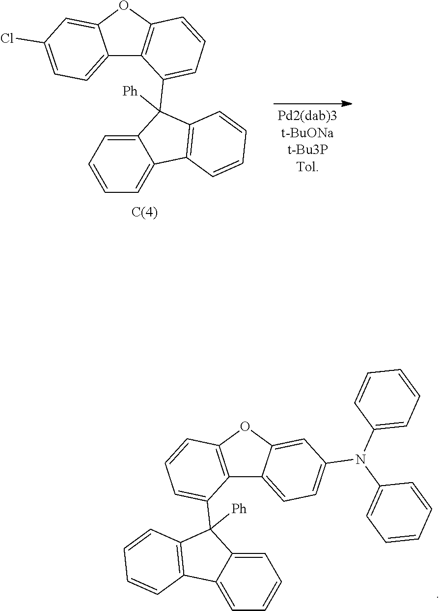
C12=CC=C(N(C3=CC=CC=C3)C3=CC=CC=C3)C=C1OC1=C2C(C2([Ph])C3=C(C4=CC=CC=C24)C=CC=C3)=CC=C1.C12=CC=C(Cl)C=C1OC1=C2C(C2([Ph])C3=C(C4=CC=CC=C24)C=CC=C3)=CC=C1
